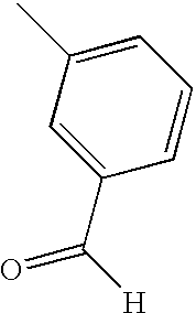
C1(C(=O)[H])=CC(C)=CC=C1
